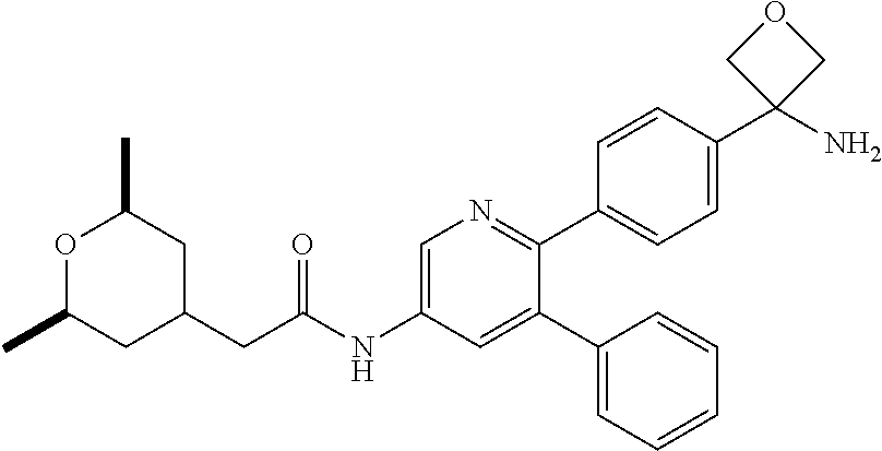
O1C(C)CC(CC(NC2=CN=C(C3=CC=C(C4(N)COC4)C=C3)C(C3=CC=CC=C3)=C2)=O)CC1C
